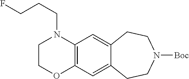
C12=C(N(CCCF)CCO1)C=C1C(=C2)CCN([Boc])CC1
